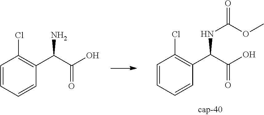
C1=CC=CC(C(C(O)=O)N)=C1Cl.C1=CC=CC(C(C(O)=O)NC(OC)=O)=C1Cl
